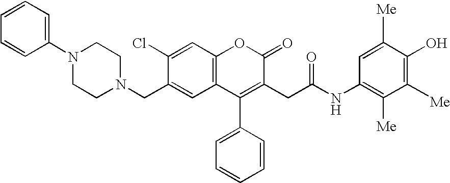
C1=C(CN2CCN(C3=CC=CC=C3)CC2)C(Cl)=CC2=C1C(C1=CC=CC=C1)=C(CC(=O)NC1=C([Me])C([Me])=C(O)C([Me])=C1)C(=O)O2
